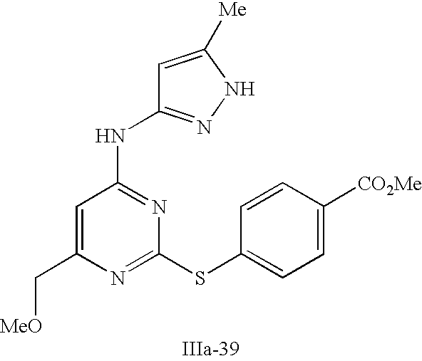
C1=C(C[MeO])N=C(SC2=CC=C([CO2Me])C=C2)N=C1NC1=NNC([Me])=C1
